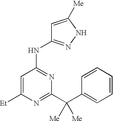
C1=C([Et])N=C(C(C2=CC=CC=C2)([Me])[Me])N=C1NC1=NNC([Me])=C1
